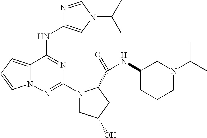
C12=CC=CN1N=C(N1CC(O)CC1C(=O)NC1CCCN(C(C)C)C1)N=C2NC1=CN(C(C)C)C=N1
